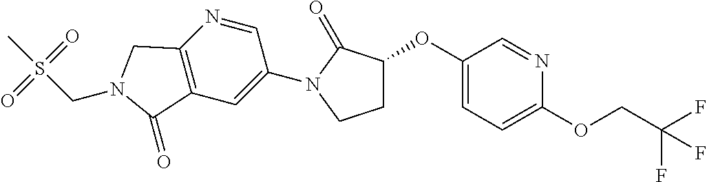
O(C1CCN(C2=CC3=C(N=C2)CN(CS(C)(=O)=O)C3=O)C1=O)C1=CC=C(OCC(F)(F)F)N=C1
